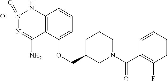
C12=C(C(OCC3CN(C(C4=C(F)C=CC=C4)=O)CCC3)=CC=C1)C(N)=NS(=O)(=O)N2
